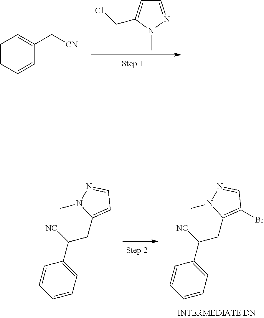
C1=C(CCl)N(C)N=C1.C1=CC=CC(C[CN])=C1.C1(Br)=C(CC([NC])C2=CC=CC=C2)N(C)N=C1.C1=C(CC([NC])C2=CC=CC=C2)N(C)N=C1
